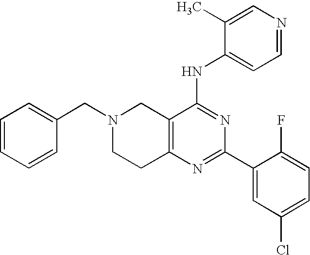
C1=CC=CC(CN2CCC3=C(C2)C(NC2=CC=NC=C2C)=NC(C2=CC(Cl)=CC=C2F)=N3)=C1
